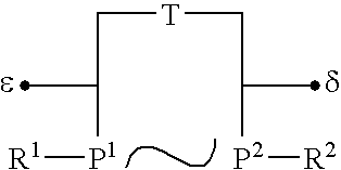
C([T]CC([P2][R2])C)C([P1][R1])C
